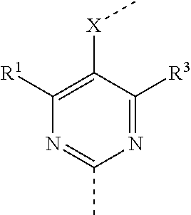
N1=C([R3])C([X]C)=C([R1])N=C1C
